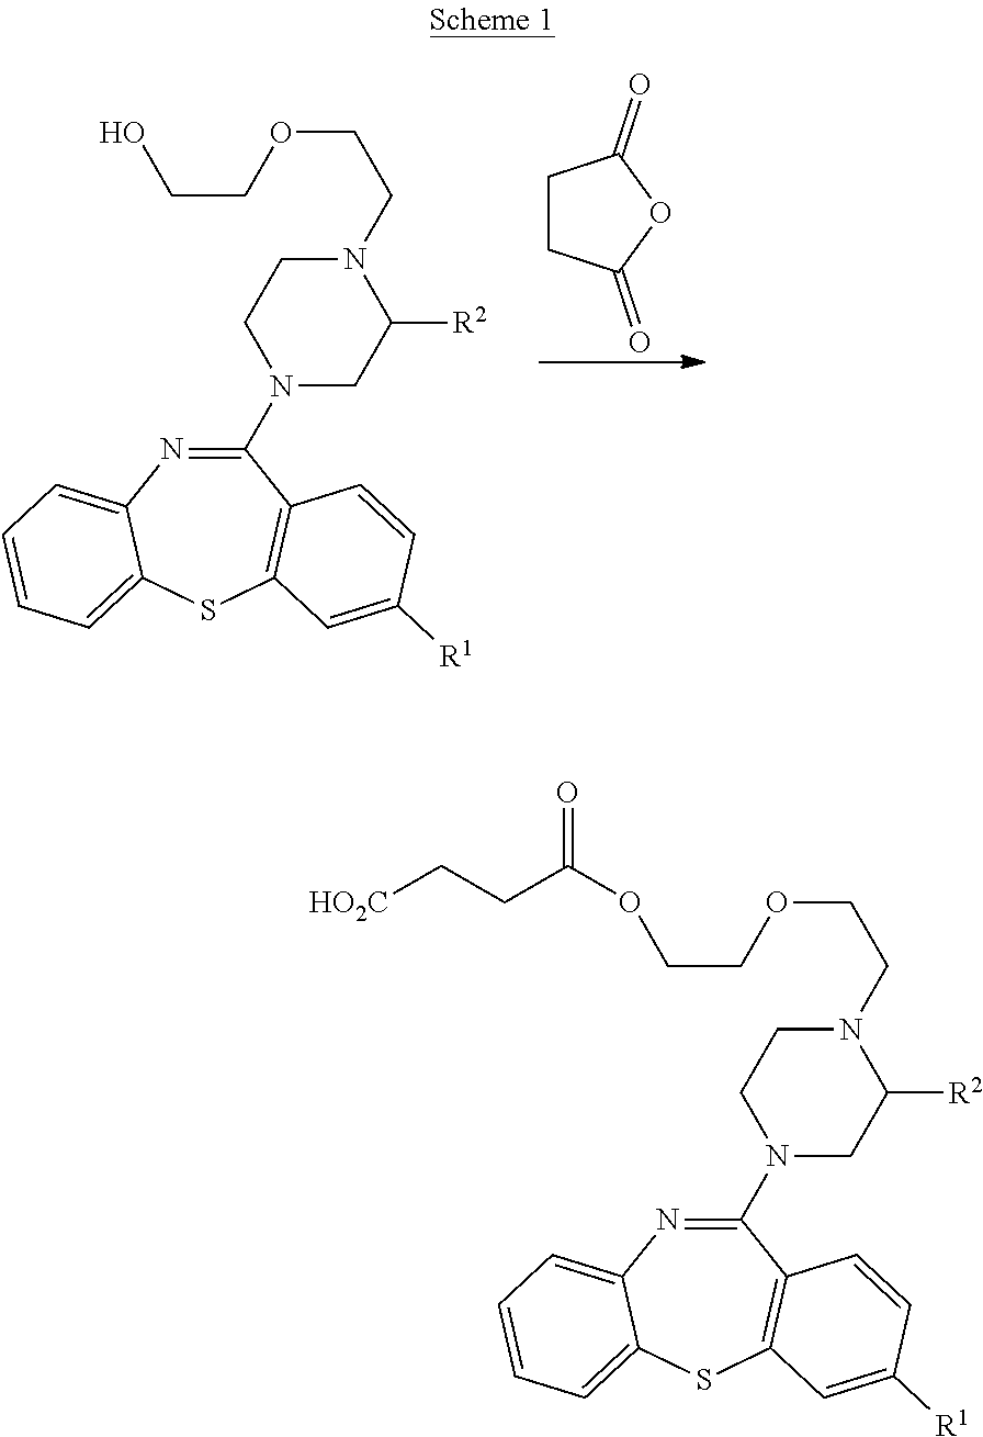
C1CC(=O)OC1=O.N1(C2=NC3=CC=CC=C3SC3=C2C=CC([R1])=C3)CC([R2])N(CCOCCO)CC1.N1(C2=NC3=CC=CC=C3SC3=C2C=CC([R1])=C3)CC([R2])N(CCOCCOC(CC[HO2C])=O)CC1
